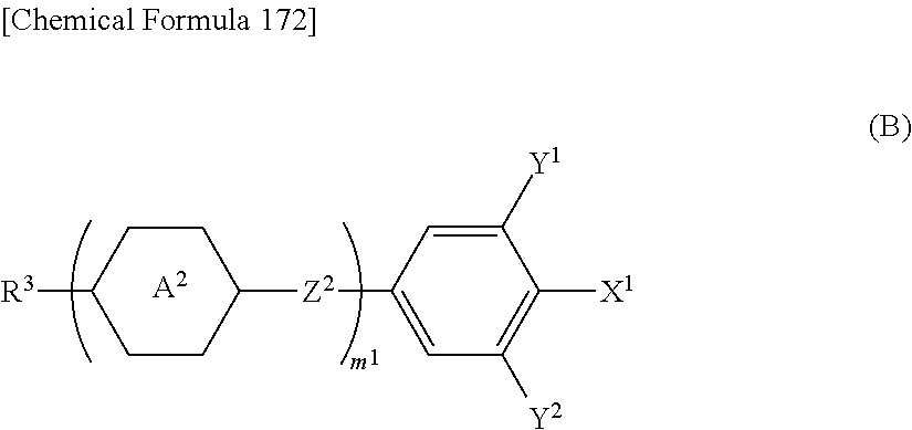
C1([Y1])=CC([Z2]C2CCC([R3])CC2)=CC([Y2])=C1[X1].[A2]
